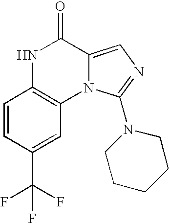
C1=CC(C(F)(F)F)=CC2=C1NC(=O)C1=CN=C(N3CCCCC3)N21
